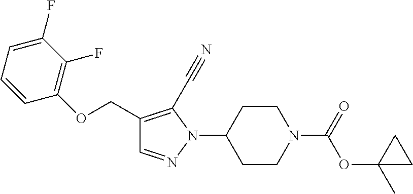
C(C1=C(C#N)N(C2CCN(C(OC3(C)CC3)=O)CC2)N=C1)OC1=C(F)C(F)=CC=C1
